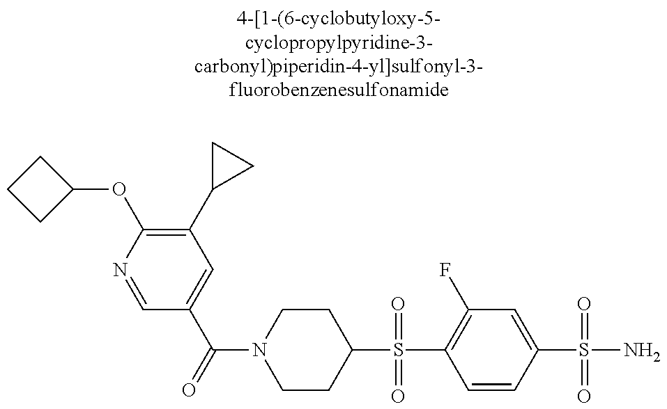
C1CCC1OC1=C(C2CC2)C=C(C(N2CCC(S(=O)(=O)C3=C(F)C=C(S(=O)(=O)N)C=C3)CC2)=O)C=N1
